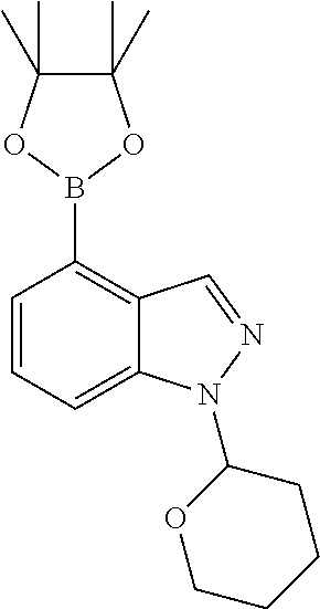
C1=CC=C2C(=C1B1OC(C)(C)C(C)(C)O1)C=NN2C1OCCCC1
